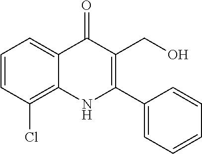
C1=CC(Cl)=C2C(=C1)C(=O)C(CO)=C(C1=CC=CC=C1)N2
